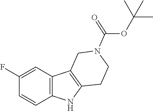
C1(F)=CC2=C(C=C1)NC1=C2CN(C(OC(C)(C)C)=O)CC1
